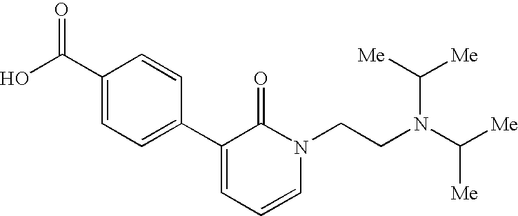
OC(C1=CC=C(C2=CC=CN(CCN(C([Me])[Me])C([Me])[Me])C2=O)C=C1)=O
